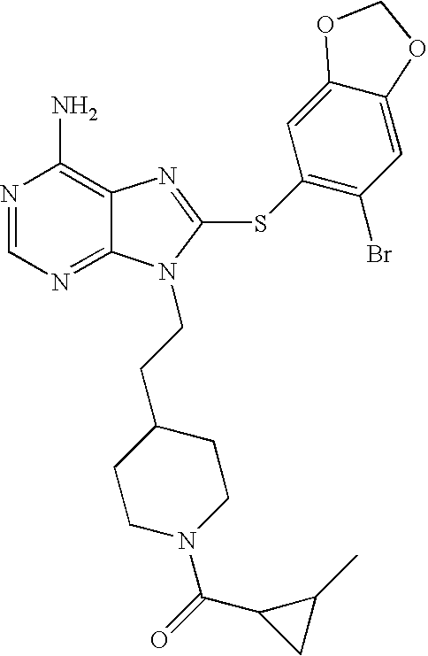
N1=CN=C2C(=C1N)N=C(SC1=C(Br)C=C3C(=C1)OCO3)N2CCC1CCN(C(=O)C2CC2C)CC1
